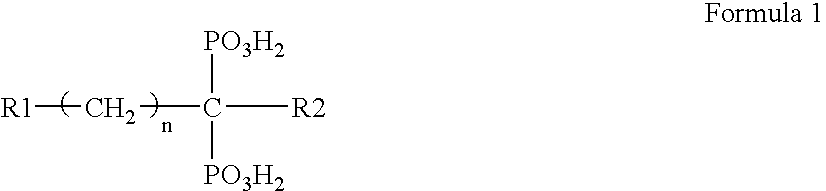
[R1]CC([R2])([PO3H2])[PO3H2]
